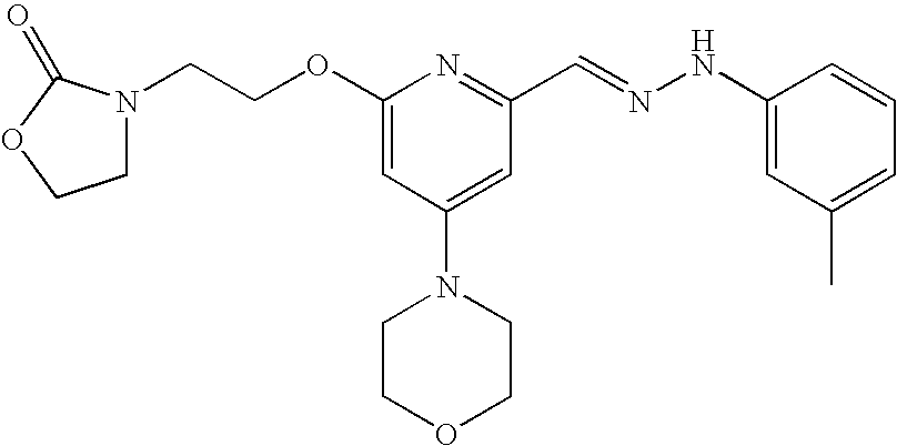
C(COC1=CC(N2CCOCC2)=CC(C=NNC2=CC(C)=CC=C2)=N1)N1CCOC1=O
